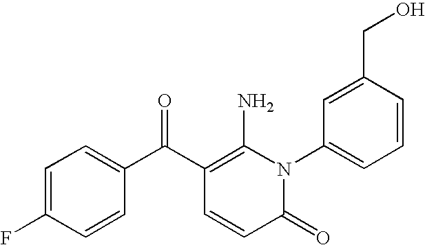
C1=C(F)C=CC(C(C2=C(N)N(C3=CC=CC(CO)=C3)C(=O)C=C2)=O)=C1
